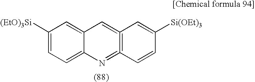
C1([(EtO)3Si])=CC=C2C(=C1)C=C1=C(=N2)C=CC([Si(OEt)3])=C1
